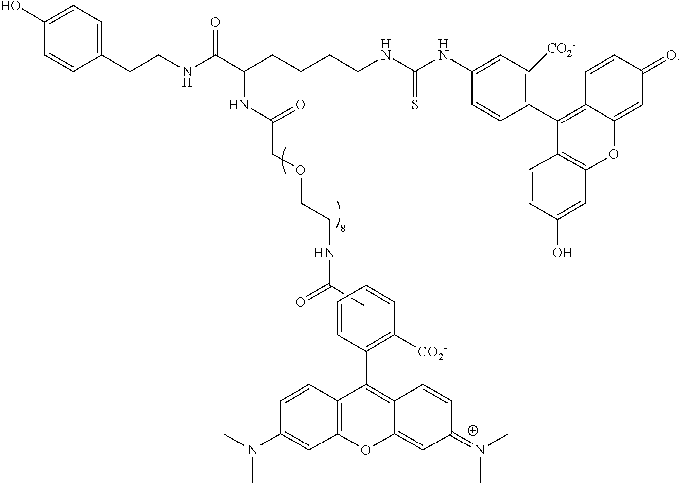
C1=CC(C2=C3C(=CC(=[N+](C)C)C=C3)OC3=C2C=CC(N(C)C)=C3)=C([CO2-])C=C1.N(C(=O)C)CCOCC(=O)NC(C(NCCC1=CC=C(O)C=C1)=O)CCCCNC(NC1=CC([CO2-])=C(C2=C3C(=CC(=O)C=C3)OC3=C2C=CC(O)=C3)C=C1)=S
